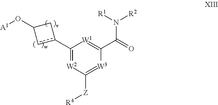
C1(c2cC(O[A1])C2)=[W2]C([Z][R4])=[W3]C(C(=O)N([R2])[R1])=[W1]1
